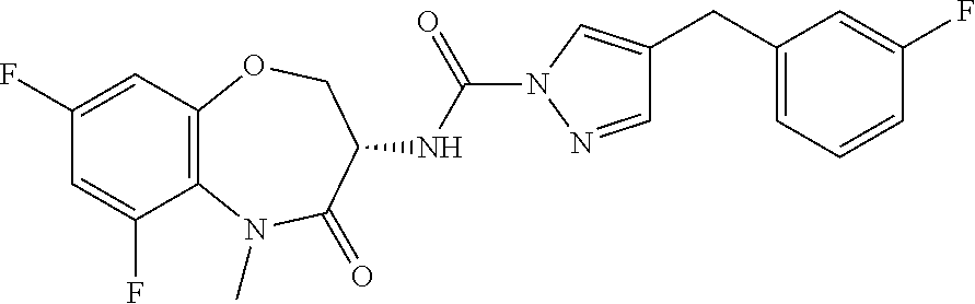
C1(F)=CC2=C(C(F)=C1)N(C)C(=O)C(NC(N1N=CC(CC3=CC=CC(F)=C3)=C1)=O)CO2
